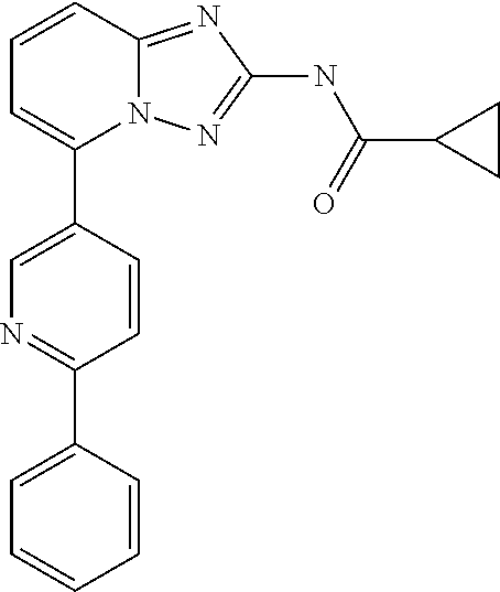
C1=CC2=NC(NC(C3CC3)=O)=NN2C(C2=CN=C(C3=CC=CC=C3)C=C2)=C1
